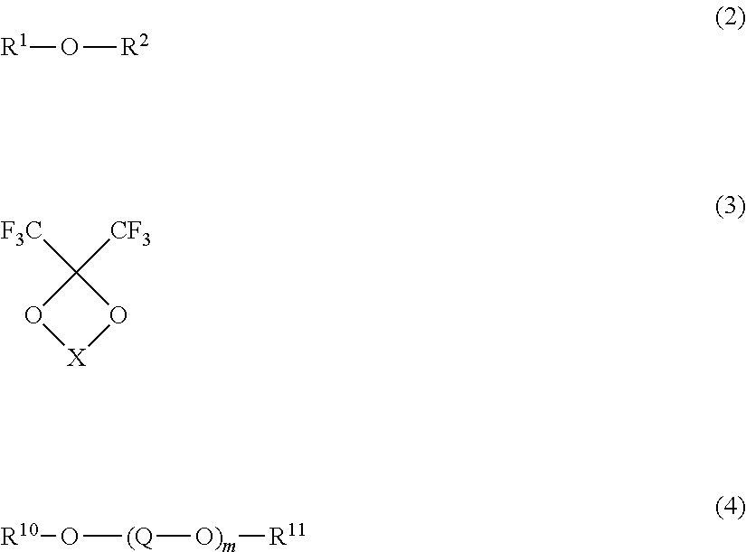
[R1]O[R2].C1([F3C])([CF3])O[X]O1.[R10]O[(Q][O)m][R11]
